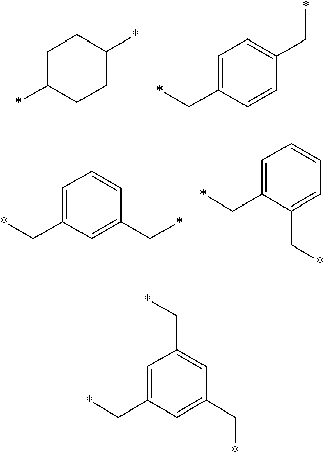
C1C(*)CCC(*)C1.*CC1=CC=C(C*)C=C1.C1(C*)=CC=CC(C*)=C1.C1(C*)=CC=CC=C1C*.C1(C*)=CC(C*)=CC(C*)=C1
